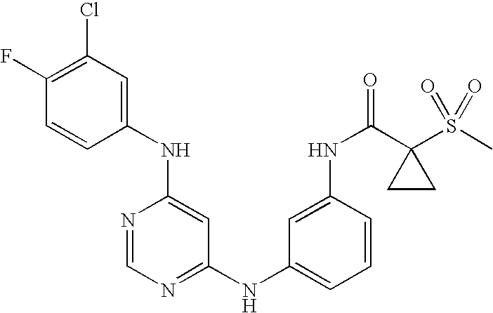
C1(NC2=CC(Cl)=C(F)C=C2)=CC(NC2=CC=CC(NC(C3(S(C)(=O)=O)CC3)=O)=C2)=NC=N1
